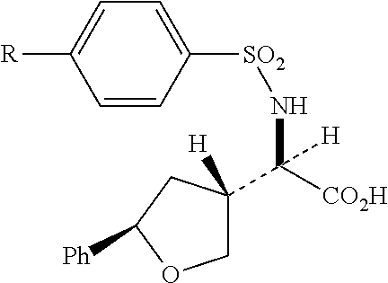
C1=CC([SO2]NC([CO2H])(C2([H])COC([Ph])C2)[H])=CC=C1[R]
